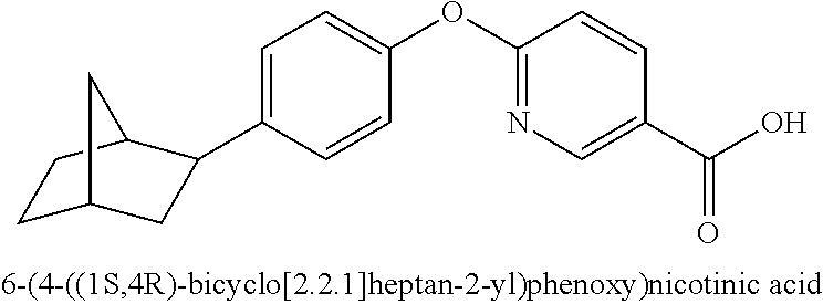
C1=C(C2CC3CCC2C3)C=CC(OC2=NC=C(C(O)=O)C=C2)=C1
